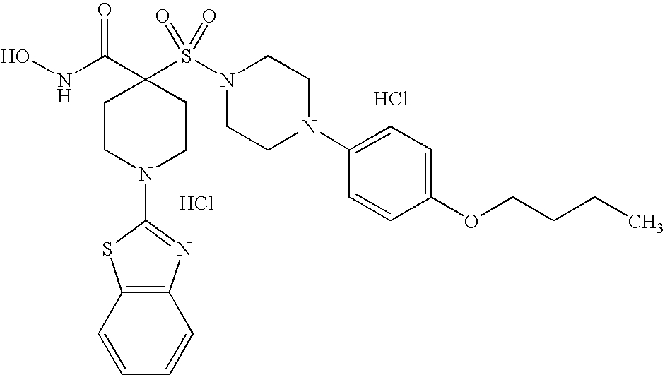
ONC(C1(S(N2CCN(C3=CC=C(OCCCC)C=C3)CC2)(=O)=O)CCN(C2=NC3=C(S2)C=CC=C3)CC1)=O.Cl.Cl
